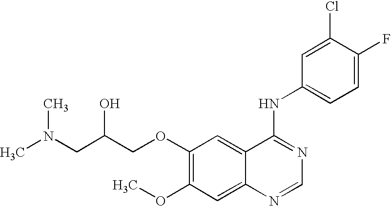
C(COC1=C(OC)C=C2C(=C1)C(NC1=CC=C(F)C(Cl)=C1)=NC=N2)(CN(C)C)O
